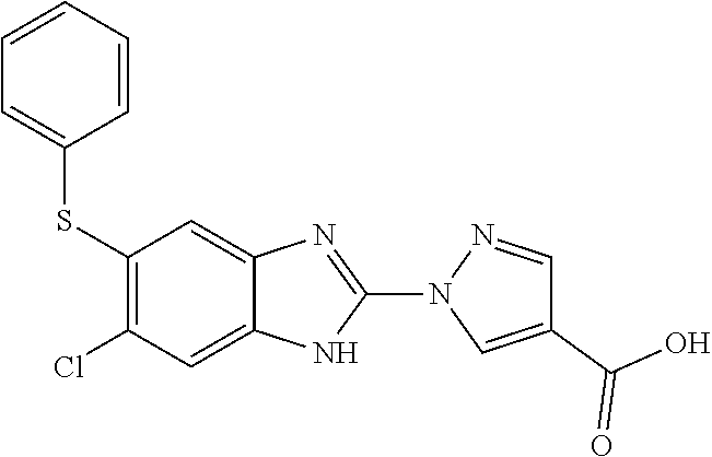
S(C1=C(Cl)C=C2C(=C1)N=C(N1C=C(C(O)=O)C=N1)N2)C1=CC=CC=C1
